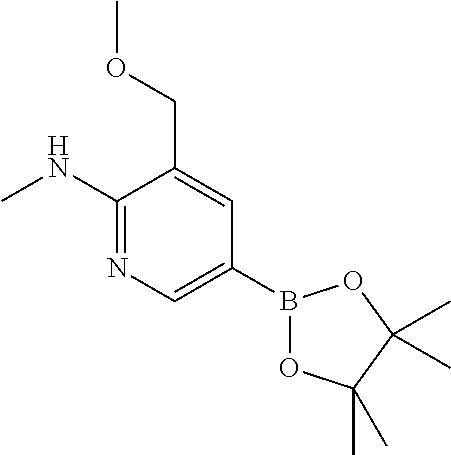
C1(NC)=NC=C(B2OC(C)(C)C(C)(C)O2)C=C1COC
